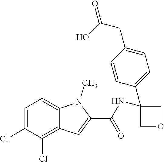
C1=C(Cl)C(Cl)=C2C(=C1)N(C)C(C(NC1(C3=CC=C(CC(=O)O)C=C3)COC1)=O)=C2
